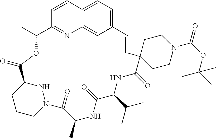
C12=CC=C3C=C1N=C(C=C2)C(C)OC(=O)C1CCCN(N1)C(=O)C(C)NC(=O)C(C(C)C)NC(=O)C1(C=C3)CCN(C(OC(C)(C)C)=O)CC1
